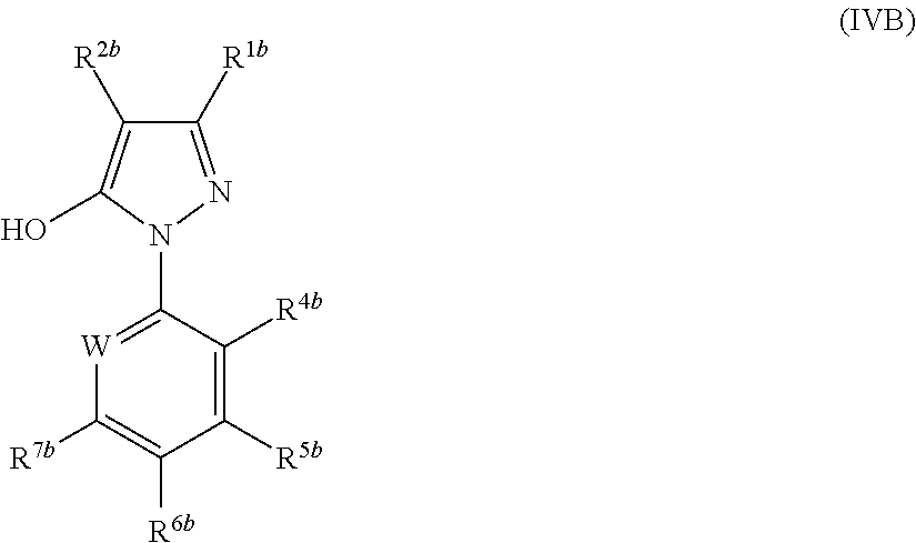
C1([R1b])=NN(C2=[W]C([R7b])=C([R6b])C([R5b])=C2[R4b])C(O)=C1[R2b]
